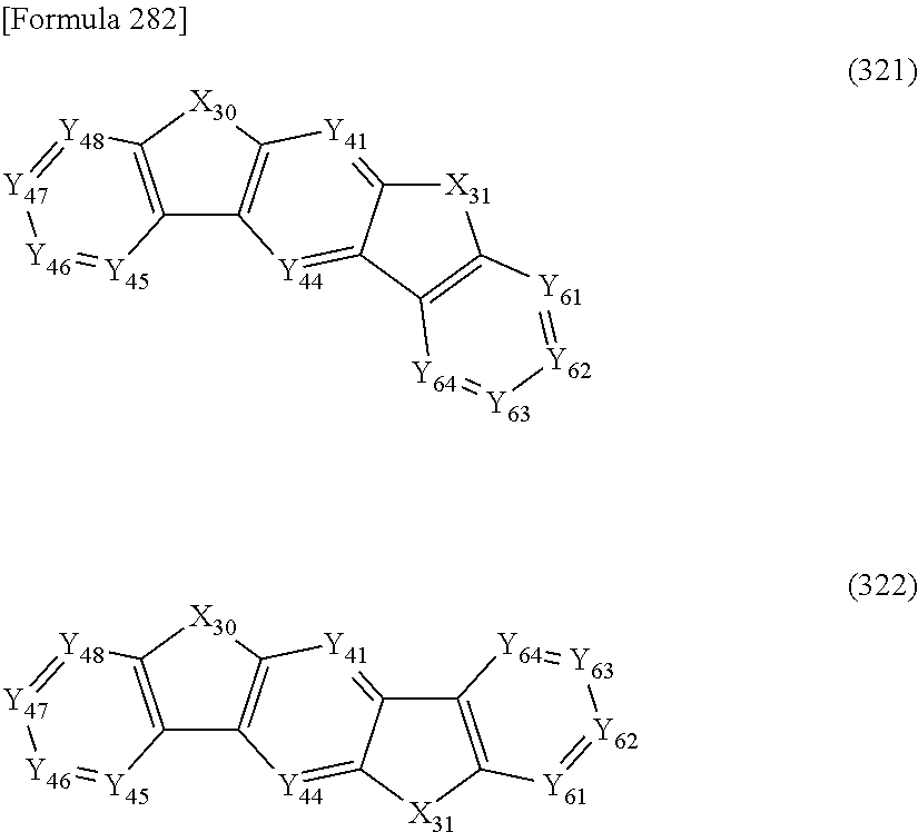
C12=C([X30]C3=C1[Y44]=C1C(=[Y41]3)[X31]C3=C1[Y64]=[Y63][Y62]=[Y61]3)[Y48]=[Y47][Y46]=[Y45]2.C12=C([X30]C3=C1[Y44]=C1C(=[Y41]3)C3=C([X31]1)[Y61]=[Y62][Y63]=[Y64]3)[Y48]=[Y47][Y46]=[Y45]2
